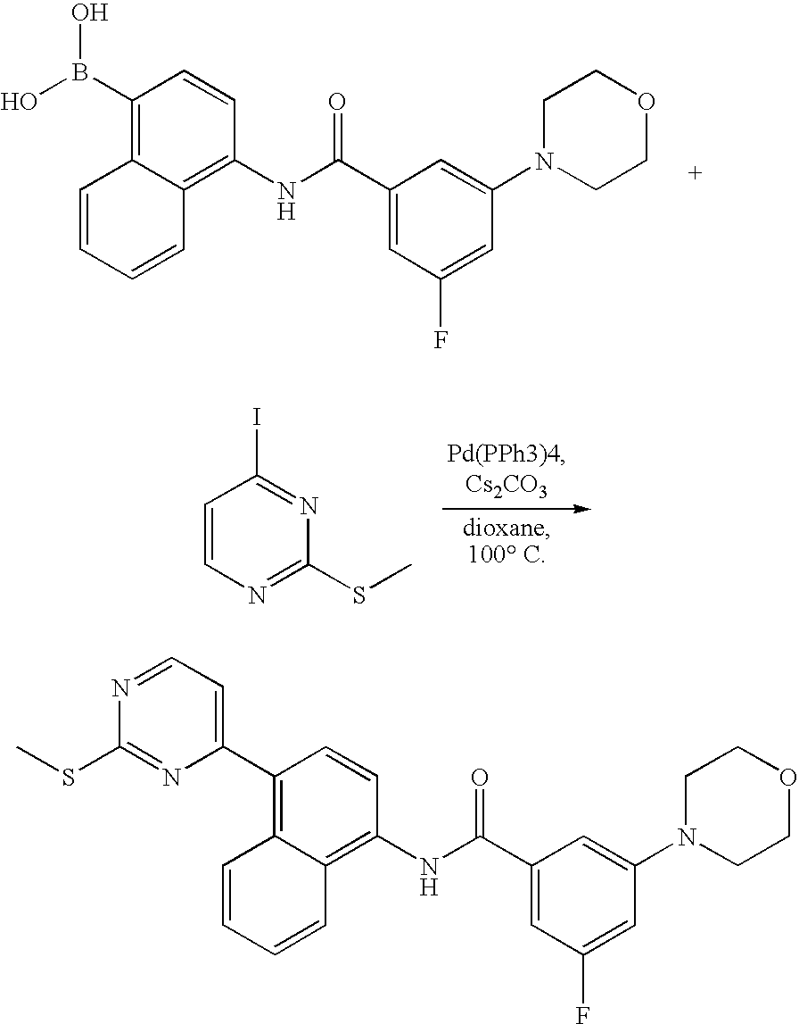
C1(B(O)O)=C2C(=C(NC(C3=CC(F)=CC(N4CCOCC4)=C3)=O)C=C1)C=CC=C2.C1=CN=C(SC)N=C1I.C1(C2=CC=NC(SC)=N2)=C2C(=C(NC(C3=CC(F)=CC(N4CCOCC4)=C3)=O)C=C1)C=CC=C2
